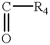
C([R4])=O
